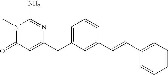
N1(C)C(=O)C=C(CC2=CC=CC(C=CC3=CC=CC=C3)=C2)N=C1N
